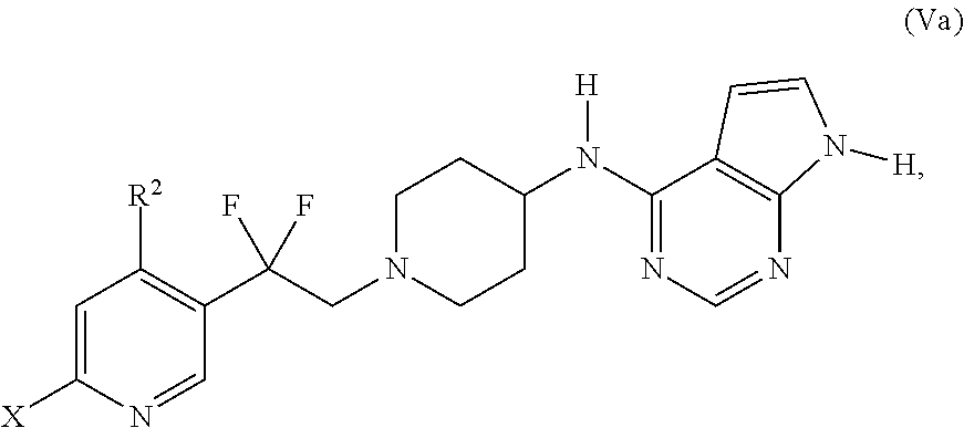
C1=C([X])N=CC(C(CN2CCC(N(C3=NC=NC4=C3C=CN4[H])[H])CC2)(F)F)=C1[R2]
